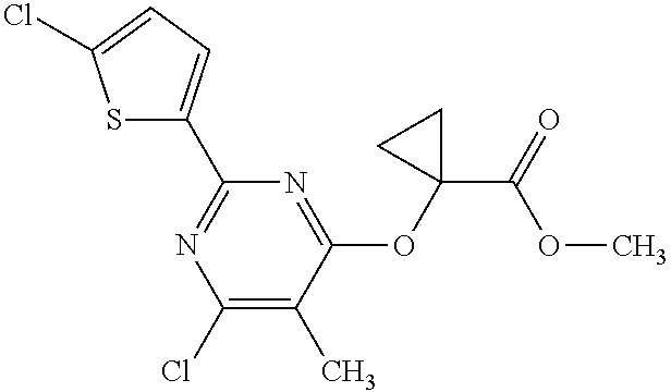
C1(Cl)=C(C)C(OC2(C(=O)OC)CC2)=NC(C2=CC=C(Cl)S2)=N1
